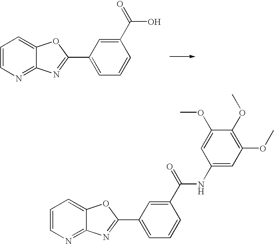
C1=C(C(=O)NC2=CC(OC)=C(OC)C(OC)=C2)C=CC=C1C1=NC2=NC=CC=C2O1.C1=C(C(=O)O)C=CC=C1C1=NC2=NC=CC=C2O1
